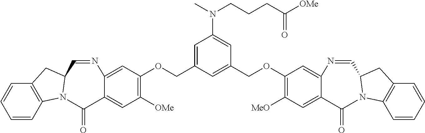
C12=C(C=CC=C1)N1C(C2)C=NC2=CC(OCC3=CC(N(CCCC([OMe])=O)C)=CC(COC4=C([MeO])C=C5C(=C4)N=CC4N(C6=C(C=CC=C6)C4)C5=O)=C3)=C([OMe])C=C2C1=O
